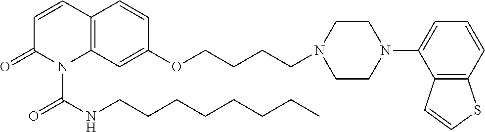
C1=CC2=C(N(C(NCCCCCCCC)=O)C1=O)C=C(OCCCCN1CCN(C3=CC=CC4=C3C=CS4)CC1)C=C2
